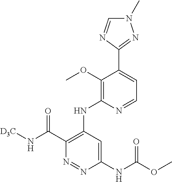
C1(NC(OC)=O)=CC(NC2=C(OC)C(C3=NN(C)C=N3)=CC=N2)=C(C(N[D3C])=O)N=N1
